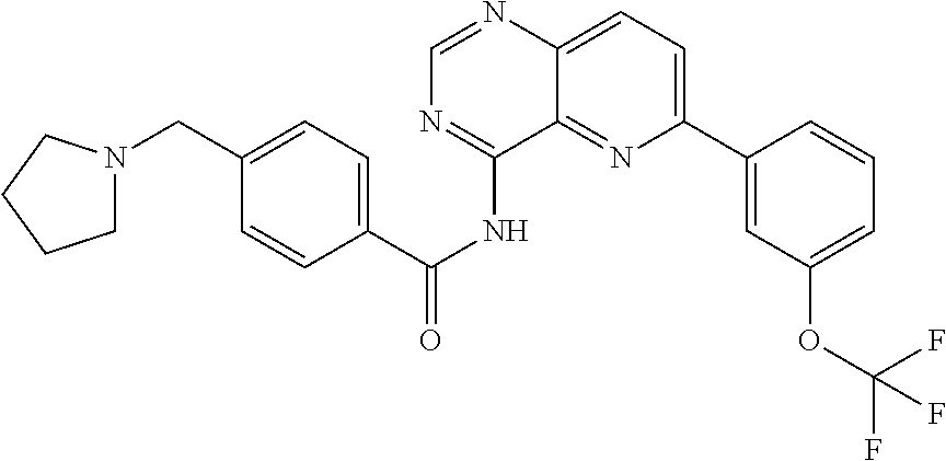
C1(CN2CCCC2)=CC=C(C(NC2=NC=NC3=CC=C(C4=CC(OC(F)(F)F)=CC=C4)N=C23)=O)C=C1
